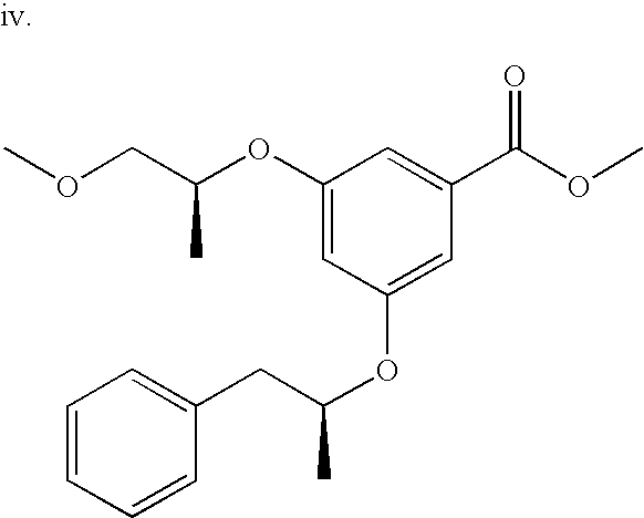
O(C)CC(C)OC1=CC(OC(C)CC2=CC=CC=C2)=CC(C(OC)=O)=C1
